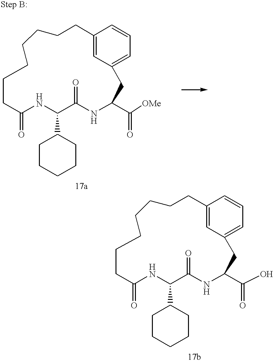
C1CC(=O)NC(C2CCCCC2)C(=O)NC(C([OMe])=O)CC2=CC=CC(=C2)CCCCC1.C1CC(=O)NC(C2CCCCC2)C(=O)NC(C(O)=O)CC2=CC=CC(=C2)CCCCC1
